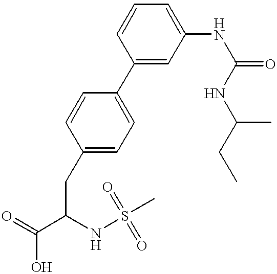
C1(C2=CC=C(CC(C(=O)O)NS(=O)(C)=O)C=C2)=CC(NC(=O)NC(C)CC)=CC=C1
